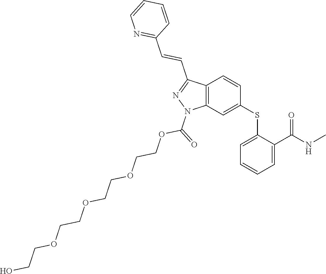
C1(SC2=CC3=C(C=C2)C(C=CC2=NC=CC=C2)=NN3C(=O)OCCOCCOCCOCCO)=CC=CC=C1C(NC)=O
